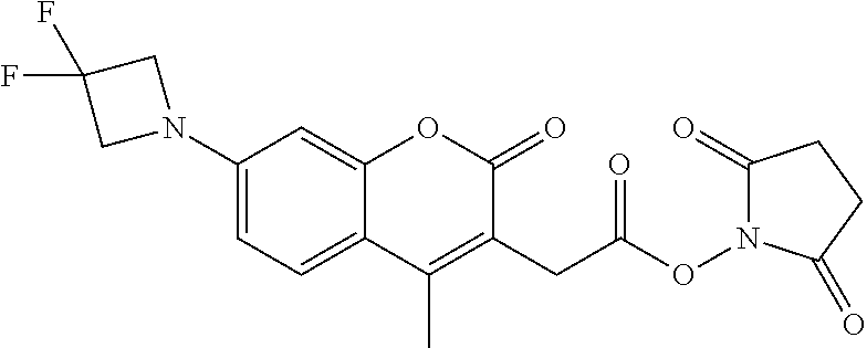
C1(N2CC(F)(F)C2)=CC=C2C(=C1)OC(=O)C(CC(ON1C(=O)CCC1=O)=O)=C2C
